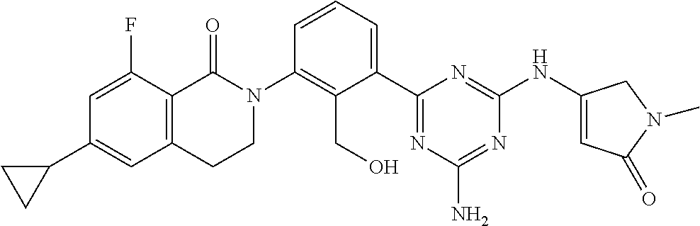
C12=C(C(=O)N(C3=C(CO)C(C4=NC(N)=NC(NC5=CC(=O)N(C)C5)=N4)=CC=C3)CC1)C(F)=CC(C1CC1)=C2
